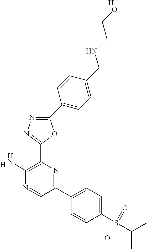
[H].C1(N)=C(C2=NN=C(C3=CC=C(CNCCO)C=C3)O2)N=C(C2=CC=C(S(C(C)C)=O)C=C2)C=N1.O.[H]
